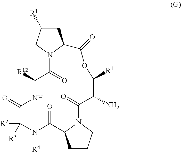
C1([R1])CC2N(C1)C(=O)C([R12])NC(=O)C([R2])([R3])N([R4])C(=O)C1CCCN1C(=O)C(N)C([R11])OC2=O
